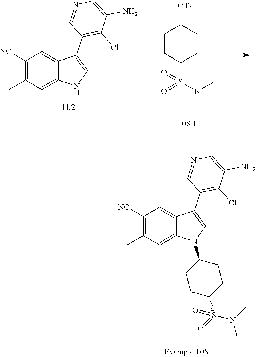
C1([NC])=C(C)C=C2C(=C1)C(C1=C(Cl)C(N)=CN=C1)=CN2C1CCC(S(=O)(N(C)C)=O)CC1.C1([NC])=C(C)C=C2C(=C1)C(C1=C(Cl)C(N)=CN=C1)=CN2.C1CC(S(=O)(N(C)C)=O)CCC1[OTs]
